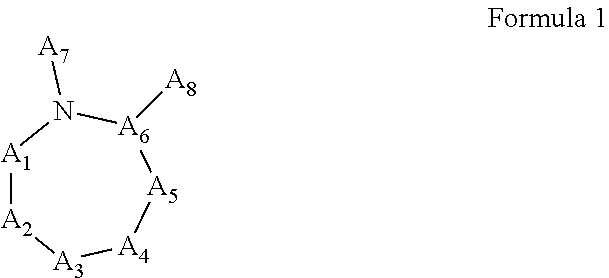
[A1]1[A2][A3][A4][A5][A6]([A8])N1[A7]
